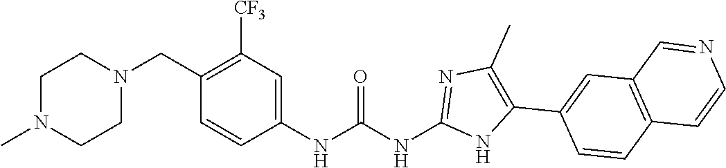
C1(CN2CCN(C)CC2)=C([CF3])C=C(NC(NC2=NC(C)=C(C3=CC4=C(C=C3)C=CN=C4)N2)=O)C=C1
